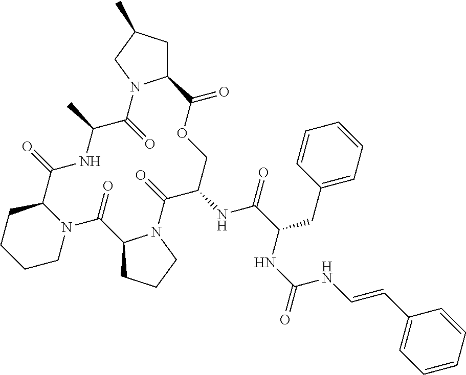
N12C(CCCC1)C(=O)NC(C)C(=O)N1C(CC(C)C1)C(=O)OCC(NC(C(NC(NC=CC1=CC=CC=C1)=O)CC1=CC=CC=C1)=O)C(=O)N1C(C2=O)CCC1
